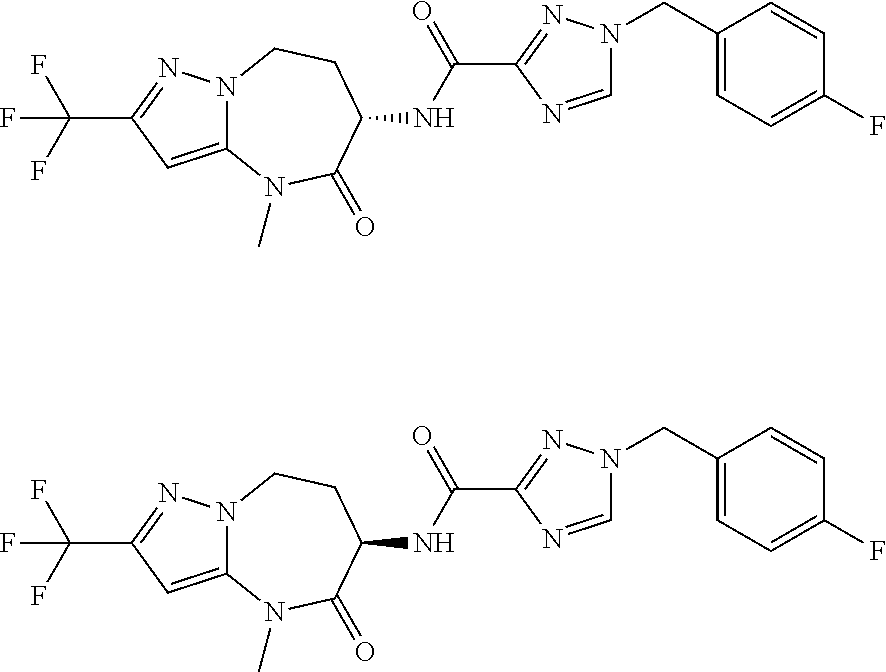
C12=CC(C(F)(F)F)=NN1CCC(NC(C1=NN(CC3=CC=C(F)C=C3)C=N1)=O)C(=O)N2C.C12=CC(C(F)(F)F)=NN1CCC(NC(C1=NN(CC3=CC=C(F)C=C3)C=N1)=O)C(=O)N2C
